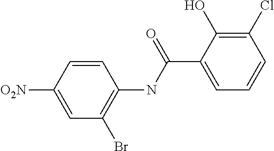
C1=C([O2N])C=CC(NC(C2=CC=CC(Cl)=C2O)=O)=C1Br
